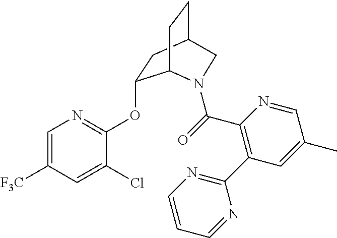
C1=C([F3C])C=C(Cl)C(OC2CC3CCC2N(C(=O)C2=C(C4=NC=CC=N4)C=C(C)C=N2)C3)=N1
